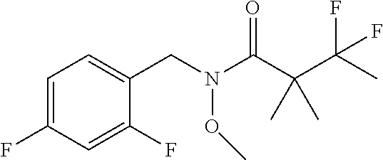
C1=C(F)C=C(F)C(CN(C(C(C(C)(F)F)(C)C)=O)OC)=C1
